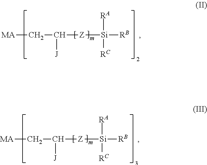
[MA]CC([Z][Si]([RA])([RC])[RB])[J].[MA]CC([Z][Si]([RA])([RC])[RB])[J]
